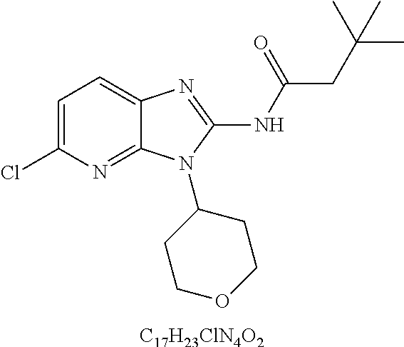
[C17H23ClN4O2].C1=C(Cl)N=C2C(=C1)N=C(NC(CC(C)(C)C)=O)N2C1CCOCC1
